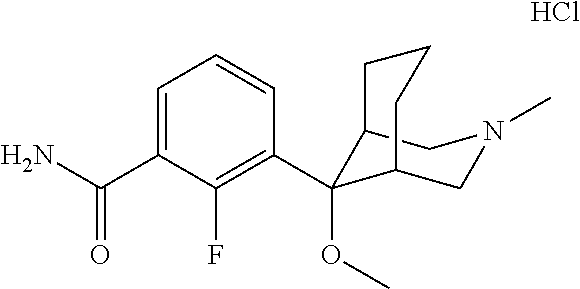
C12C(OC)(C3=C(F)C(C(N)=O)=CC=C3)C(CN(C)C1)CCC2.Cl
